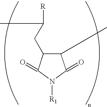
C1(C)C(CC([R])C)C(=O)N([R1])C1=O
